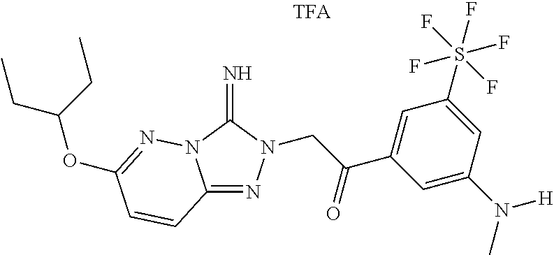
C12=NN(CC(C3=CC(S(F)(F)(F)(F)F)=CC(N(C)[H])=C3)=O)C(=N)N1N=C(OC(CC)CC)C=C2
